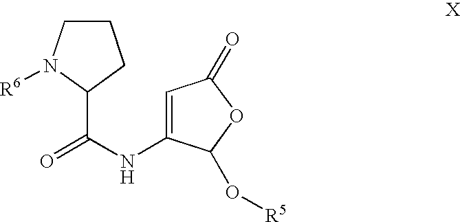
O=C(NC1=CC(=O)OC1O[R5])C1N([R6])CCC1
